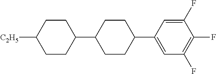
C1(F)=CC(C2CCC(C3CCC([C2H5])CC3)CC2)=CC(F)=C1F
